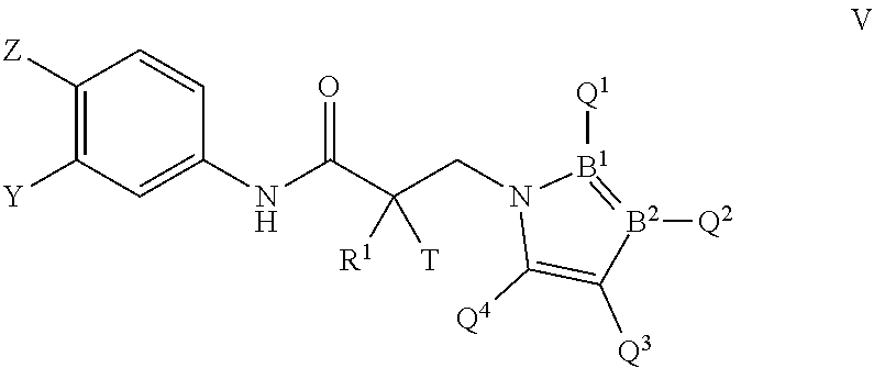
C1([Y])=C([Z])C=CC(NC(C(CN2C([Q4])=C([Q3])[B2]([Q2])=[B1]2[Q1])([R1])[T])=O)=C1
